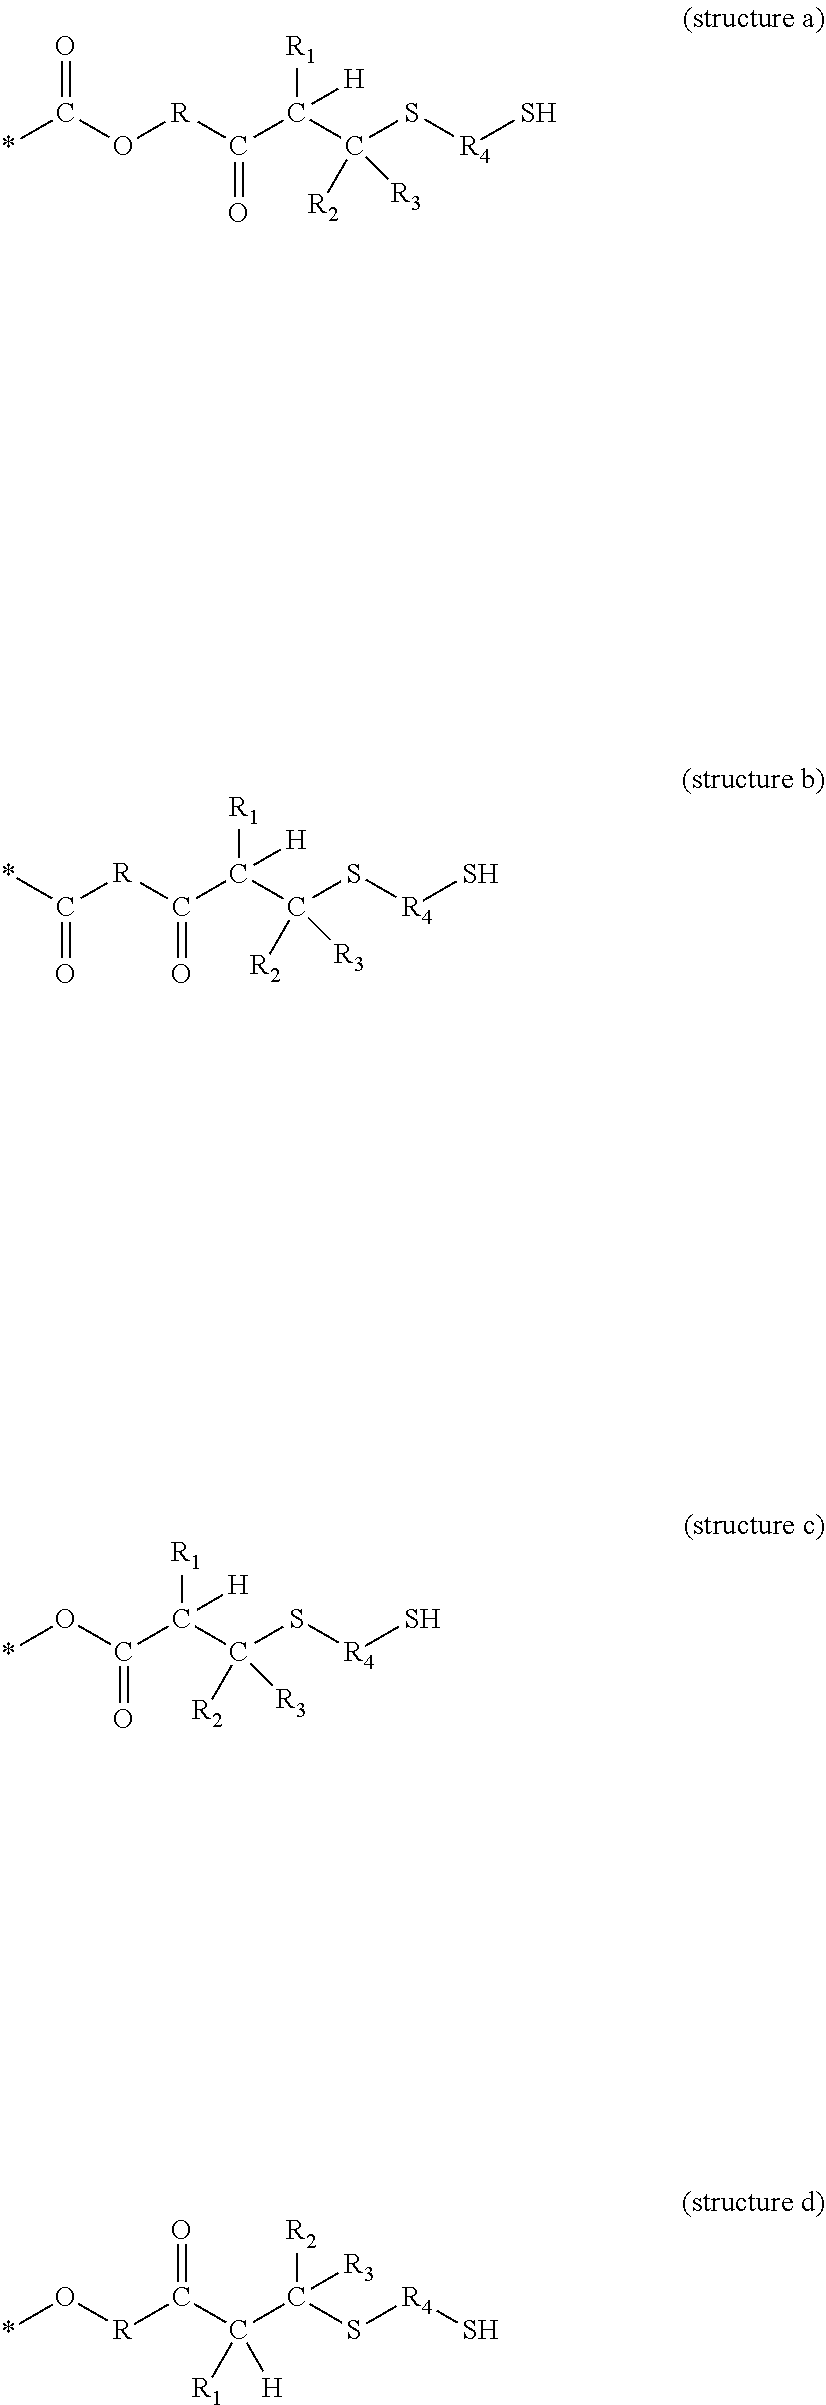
*C(O[R]C(=O)C(C(S[R4]S)([R2])[R3])([R1])[H])=O.C(*)([R]C(=O)C(C(S[R4]S)([R2])[R3])([R1])[H])=O.*OC(=O)C(C(S[R4]S)([R2])[R3])([R1])[H].[R](C(C(C(S[R4]S)([R2])[R3])([R1])[H])=O)O*
